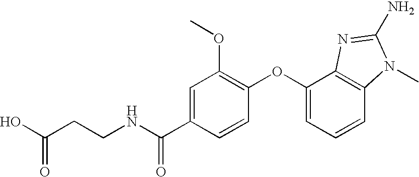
C1=CC(C(NCCC(O)=O)=O)=CC(OC)=C1OC1=CC=CC2=C1N=C(N)N2C
